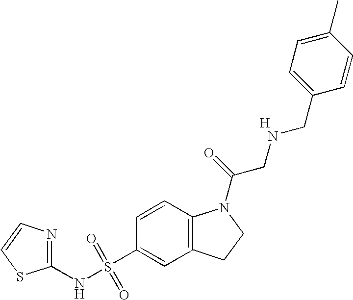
C1=CC2=C(C=C1S(NC1=NC=CS1)(=O)=O)CCN2C(=O)CNCC1=CC=C(C)C=C1.[H]
